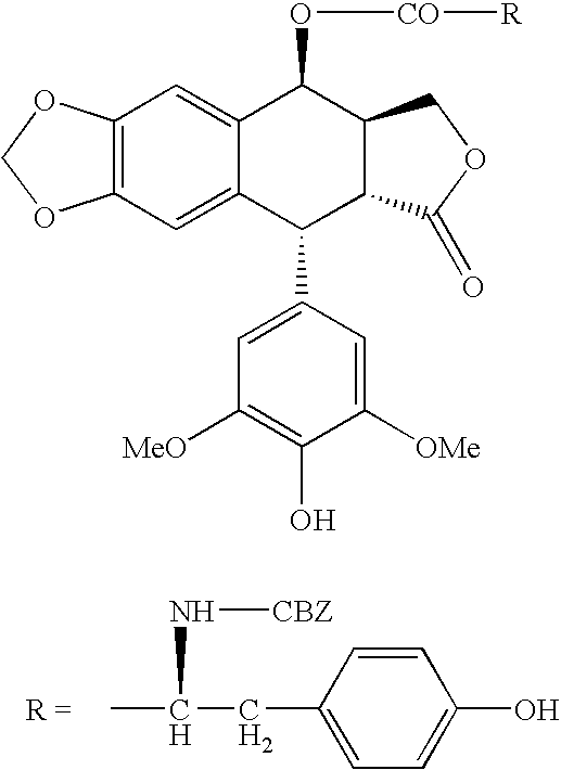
C12=C(C=C3C(=C1)C(O[CO][R])C1C(C3C3=CC([MeO])=C(O)C([OMe])=C3)C(=O)OC1)OCO2.CC(CC1=CC=C(O)C=C1)N[CBZ]
